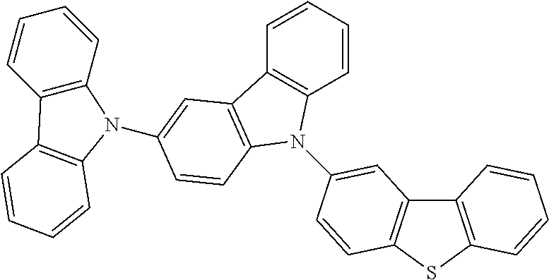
C12=C(SC3=C1C=C(N1C4=C(C=CC=C4)C4=C1C=CC(N1C5=C(C=CC=C5)C5=C1C=CC=C5)=C4)C=C3)C=CC=C2
